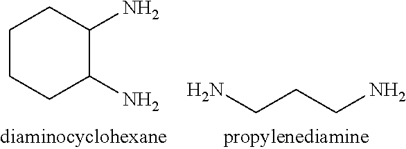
NCCCN.C1CCC(N)C(N)C1
